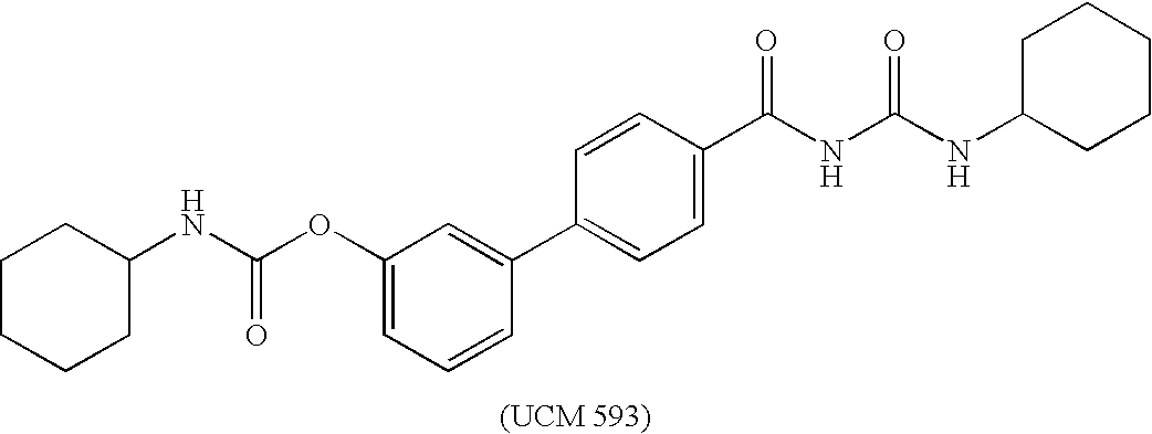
C1CCCC(NC(OC2=CC=CC(C3=CC=C(C(=O)NC(=O)NC4CCCCC4)C=C3)=C2)=O)C1
